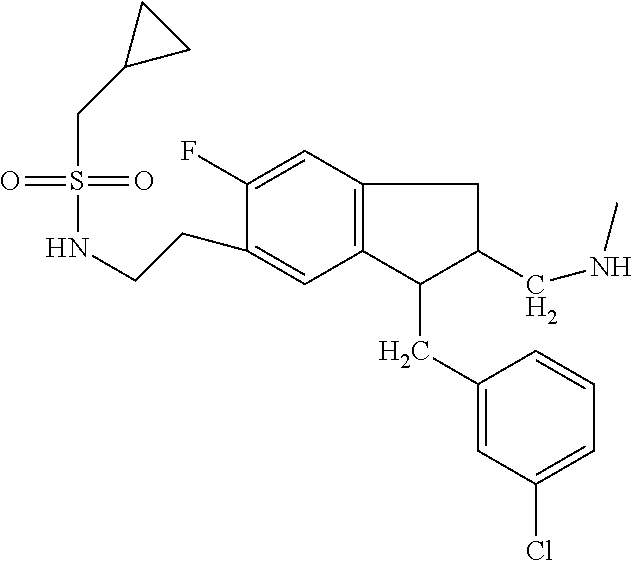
S(=O)(=O)(CC1CC1)NCCC1=CC2=C(C=C1F)CC(CNC)C2CC1=CC(Cl)=CC=C1
